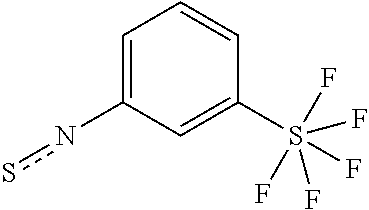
n(C1=CC=CC(S(F)(F)(F)(F)F)=C1)s
